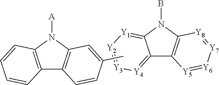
C12=C(N([A])C3=C1C=CC(C)=C3)C=CC=C2.C12=[Y4][Y3]=[Y2][Y1]=C1N(B)C1=C2[Y5]=[Y6][Y7]=[Y8]1
